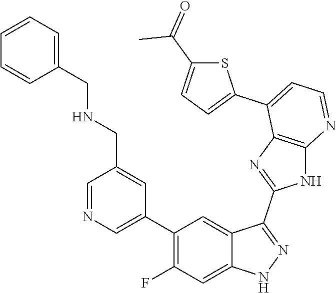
C1=NC=C(C2=C(F)C=C3C(=C2)C(C2=NC4=C(N2)N=CC=C4C2=CC=C(C(=O)C)S2)=NN3)C=C1CNCC1=CC=CC=C1
